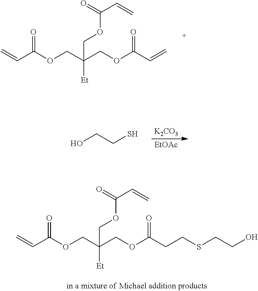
C=CC(OCC(COC(C=C)=O)(COC(C=C)=O)[Et])=O.OCCS.[K2CO3].[EtOAc].C=CC(OCC(COC(CCSCCO)=O)(COC(C=C)=O)[Et])=O
